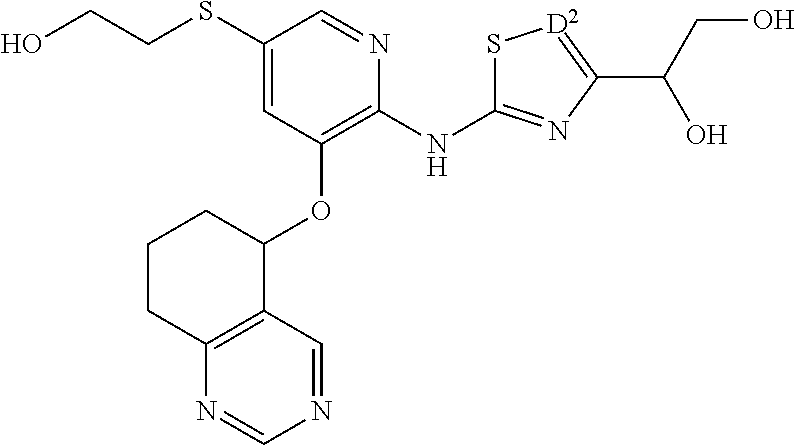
S(C1=CC(OC2CCCC3=C2C=NC=N3)=C(NC2=NC(C(CO)O)=[D2]S2)N=C1)CCO
